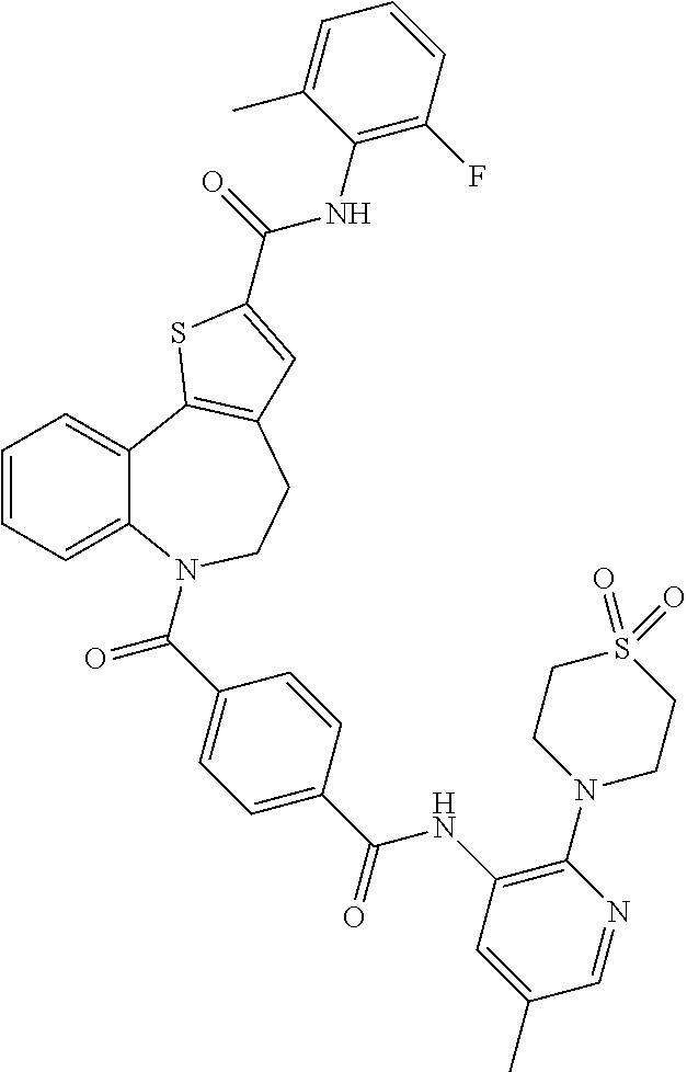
C1=CC=C2C(=C1)C1=C(CCN2C(C2=CC=C(C(NC3=C(N4CCS(=O)(=O)CC4)N=CC(C)=C3)=O)C=C2)=O)C=C(C(=O)NC2=C(F)C=CC=C2C)S1
